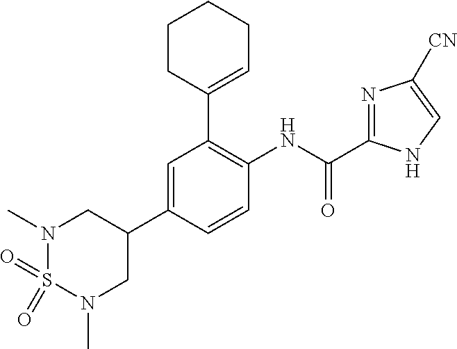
N1(C)S(=O)(=O)N(C)CC(C2=CC(C3=CCCCC3)=C(NC(C3=NC([CN])=CN3)=O)C=C2)C1
